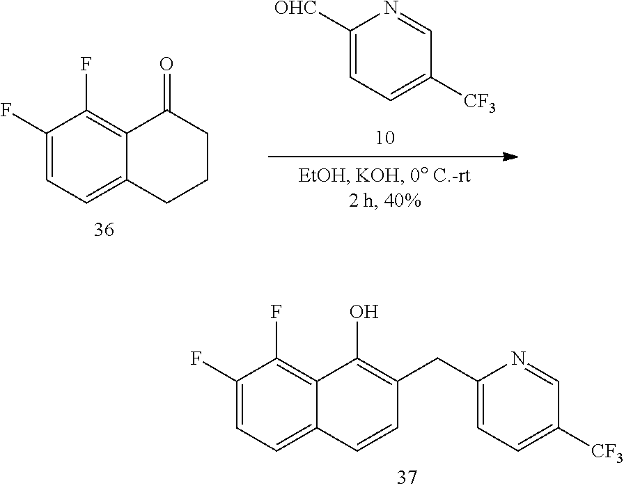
C1(F)=CC=C2C(=C1F)C(O)=C(CC1=CC=C([CF3])C=N1)C=C2.C1(F)=CC=C2C(=C1F)C(=O)CCC2.C1([OHC])=CC=C([CF3])C=N1
